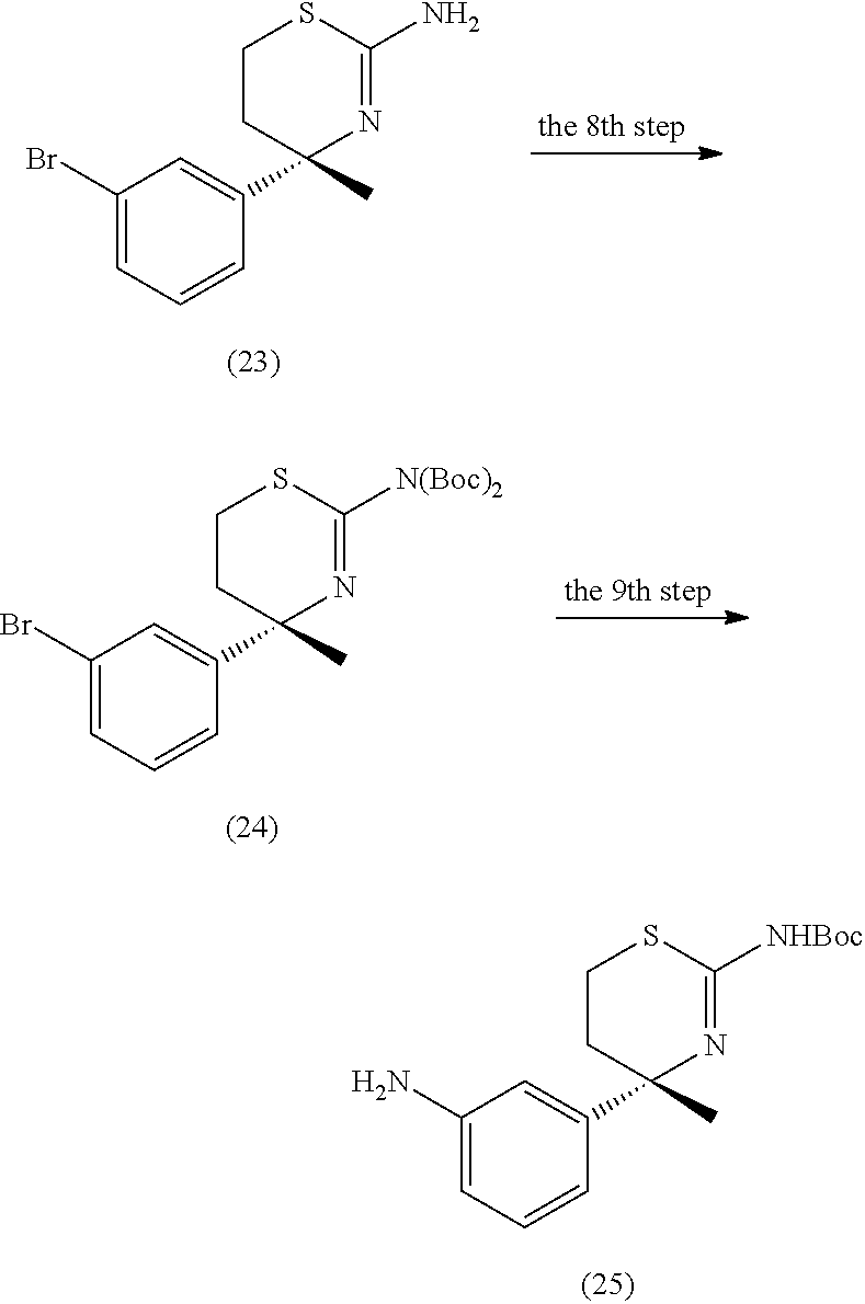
C1(Br)=CC=CC(C2(C)N=C(N)SCC2)=C1.C1(Br)=CC=CC(C2(C)N=C([N(Boc)2])SCC2)=C1.C1(N)=CC=CC(C2(C)N=C([NHBoc])SCC2)=C1
